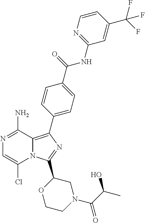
N1=C(N)C2=C(C3=CC=C(C(=O)NC4=NC=CC(C(F)(F)F)=C4)C=C3)N=C(C3OCCN(C(C(C)O)=O)C3)N2C(Cl)=C1
